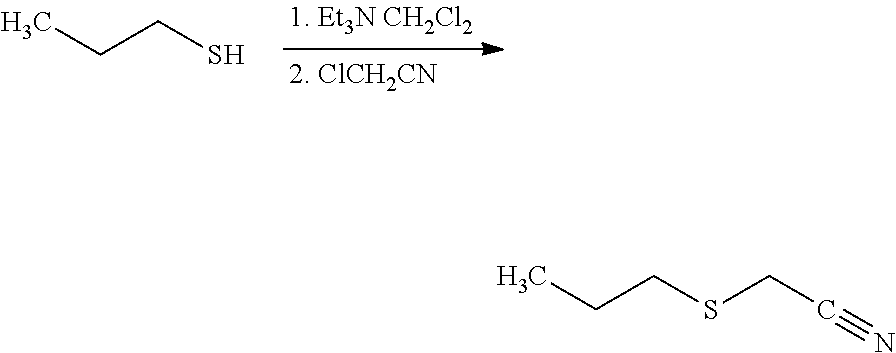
CCCS.CCCSCC#N
